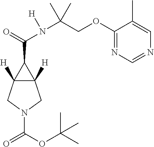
C(N([H])C(COC1=NC=NC=C1C)(C)C)(C1C2([H])C1([H])CN(C(=O)OC(C)(C)C)C2)=O
